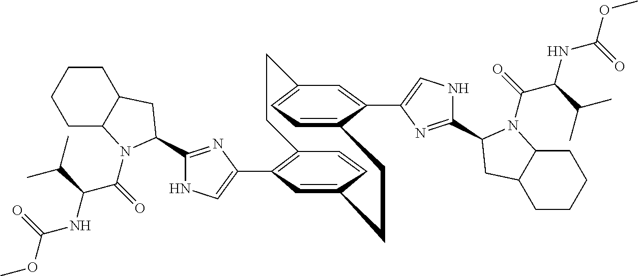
C1(C2=C3C=CC(=C2)CCC2=CC=C(C=C2C2=CNC(C4N(C(=O)C(NC(OC)=O)C(C)C)C5CCCCC5C4)=N2)CC3)=CNC(C2N(C(=O)C(NC(OC)=O)C(C)C)C3CCCCC3C2)=N1
